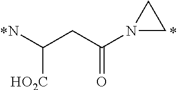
[HO2C]C(N)CC(=O)N1CC1
